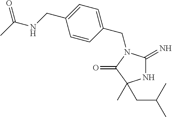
N1C(=N)N(CC2=CC=C(CNC(C)=O)C=C2)C(=O)C1(CC(C)C)C
